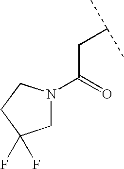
N1(C(=O)CC(C)C)CC(F)(F)CC1
